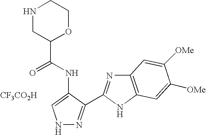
N1N=C(C2=NC3=C(N2)C=C([OMe])C([OMe])=C3)C(NC(C2OCCNC2)=O)=C1.[CF3CO2H]
